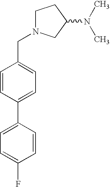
C1N(CC2=CC=C(C3=CC=C(F)C=C3)C=C2)CC(N(C)C)C1
